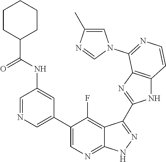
C1=NC=C(C2=CN=C3C(=C2F)C(C2=NC4=C(N2)C=CN=C4N2C=C(C)N=C2)=N[N H]3)C=C1NC(C1CCCCC1)=O
